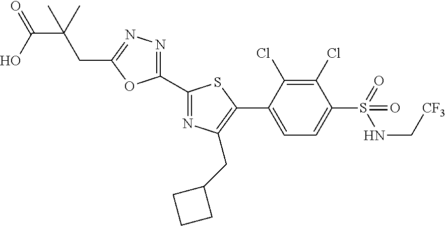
C1(C2=NC(CC3CCC3)=C(C3=CC=C(S(=O)(NC[CF3])=O)C(Cl)=C3Cl)S2)=NN=C(CC(C)(C(=O)O)C)O1
